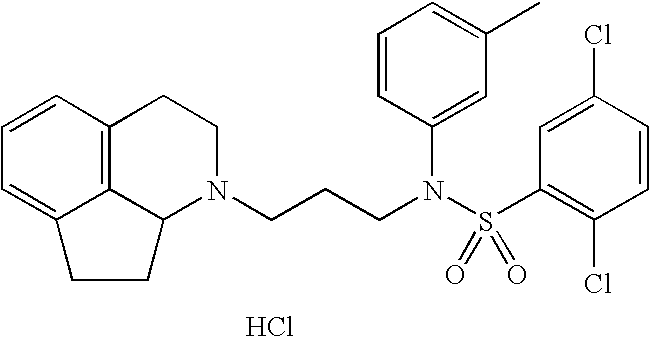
C12=C3C=CC=C1CCC2N(CCCN(S(C1=C(Cl)C=CC(Cl)=C1)(=O)=O)C1=CC(C)=CC=C1)CC3.Cl
